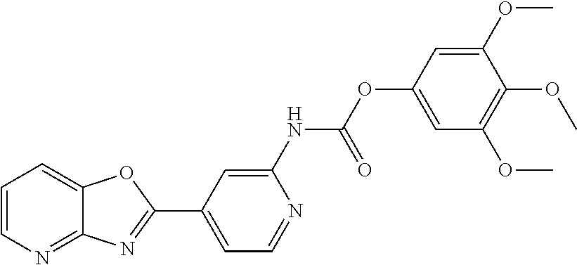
C1=C(NC(OC2=CC(OC)=C(OC)C(OC)=C2)=O)N=CC=C1C1=NC2=NC=CC=C2O1
